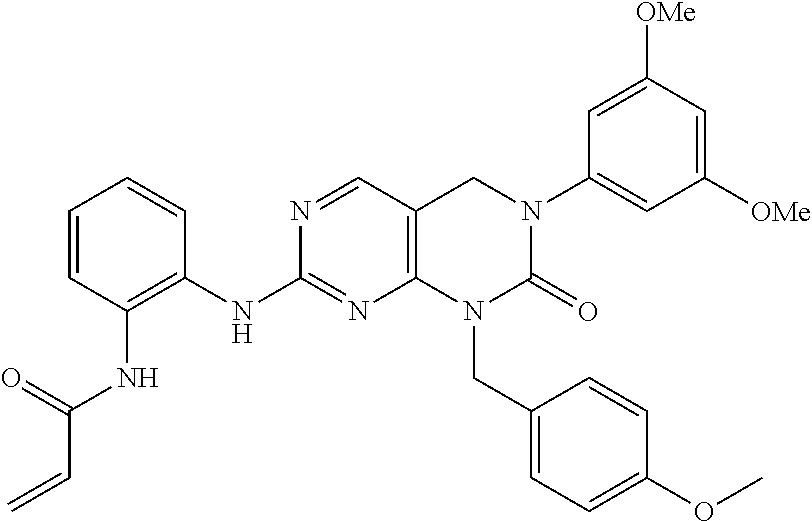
C1=CC=CC(NC2=NC3=C(C=N2)CN(C2=CC([OMe])=CC([OMe])=C2)C(=O)N3CC2=CC=C(OC)C=C2)=C1NC(C=C)=O
